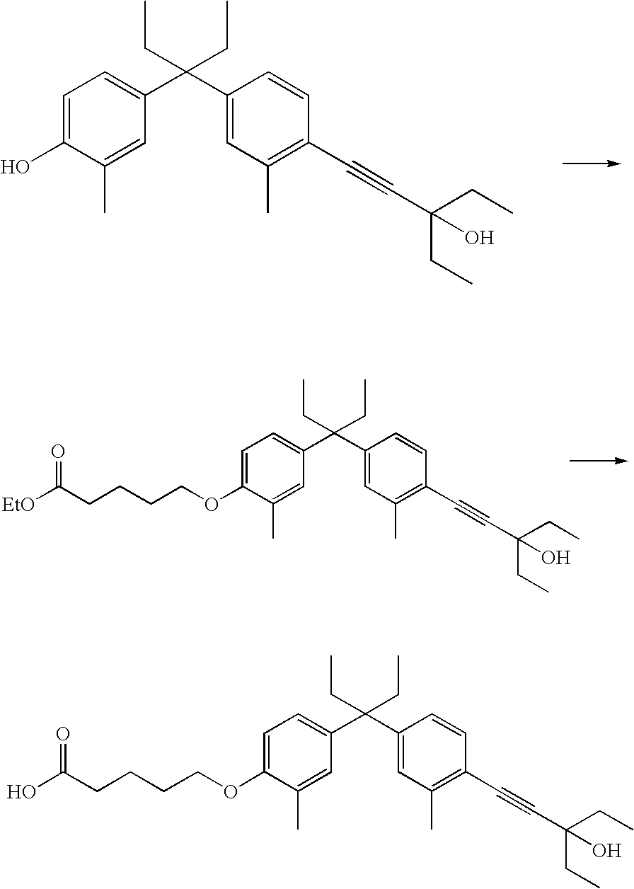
C1=C(OCCCCC([EtO])=O)C(C)=CC(C(C2=CC(C)=C(C#CC(O)(CC)CC)C=C2)(CC)CC)=C1.C1=C(O)C(C)=CC(C(C2=CC(C)=C(C#CC(O)(CC)CC)C=C2)(CC)CC)=C1.C1=C(OCCCCC(O)=O)C(C)=CC(C(C2=CC(C)=C(C#CC(O)(CC)CC)C=C2)(CC)CC)=C1
